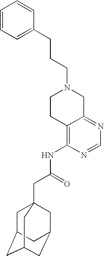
C(CC1=CC=CC=C1)CN1CCC2=C(NC(CC34CC5CC(CC(C3)C5)C4)=O)N=CN=C2C1
